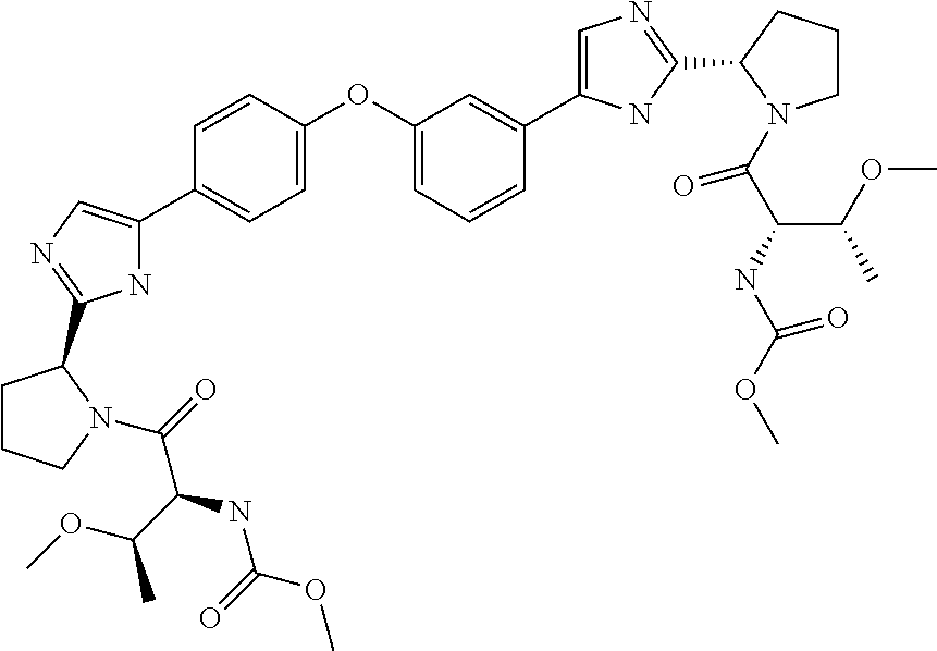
C1=C(OC2=CC=CC(C3=CN=C(C4CCCN4C(C(NC(OC)=O)C(OC)C)=O)N3)=C2)C=CC(C2=CN=C(C3CCCN3C(=O)C(C(C)OC)NC(=O)OC)N2)=C1
